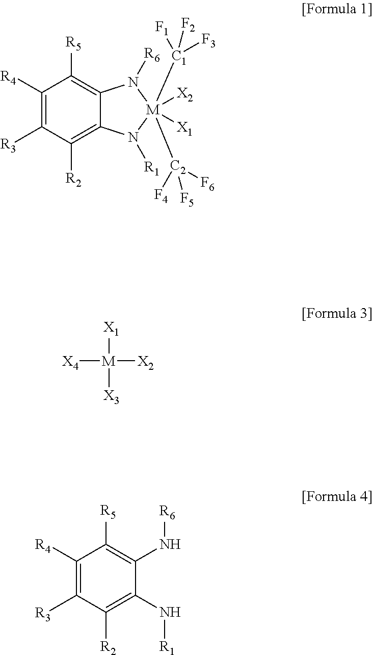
C1([R4])=C([R3])C([R2])=C2C(=C1[R5])N([R6])[M]([X2])([X1])([C1]([F1])([F3])[F2])([C2]([F4])([F5])[F6])N2[R1].[X4][M]([X2])([X1])[X3].C1([R4])=C([R3])C([R2])=C(N[R1])C(N[R6])=C1[R5]
